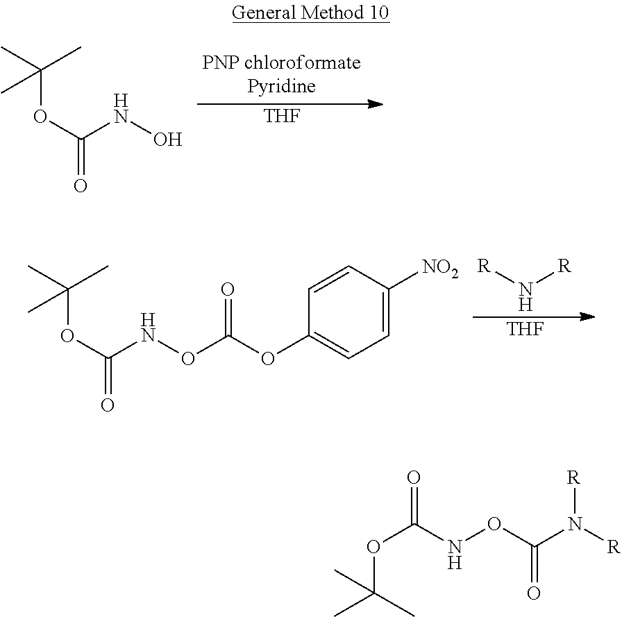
[THF].CC(C)(OC(NO)=O)C.[R]N[R].[THF].CC(C)(OC(NOC(=O)OC1=CC=C([NO2])C=C1)=O)C.O(C(C)(C)C)C(NOC(N([R])[R])=O)=O
